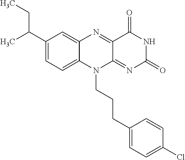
C1(C(C)CC)=CC=C2C(=C1)N=C1C(=NC(=O)NC1=O)N2CCCC1=CC=C(Cl)C=C1
